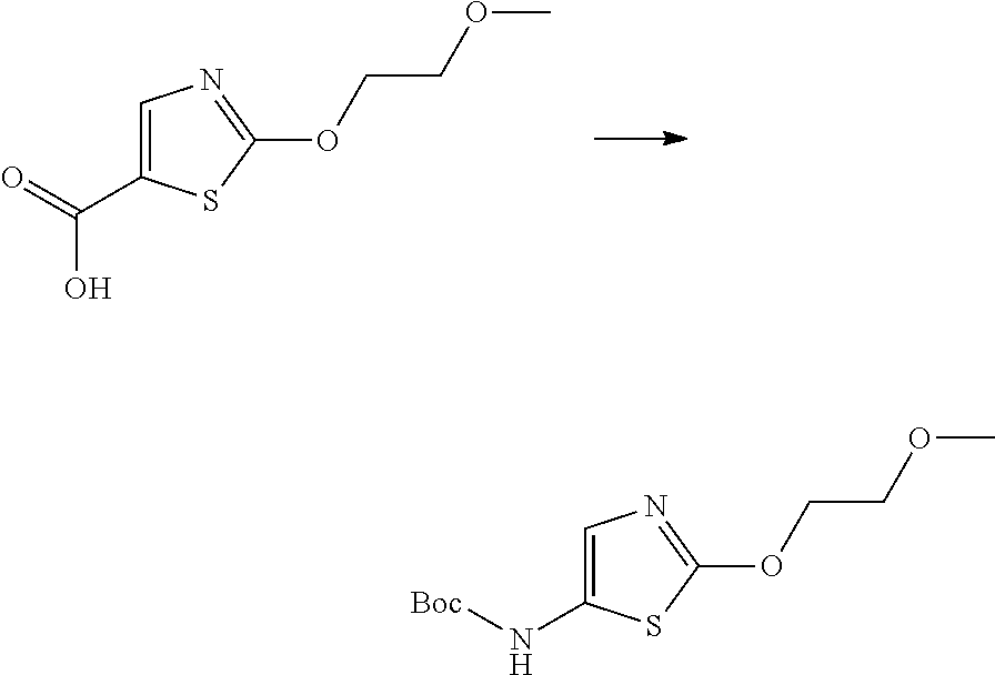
C1(C(=O)O)=CN=C(OCCOC)S1.C1(N[Boc])=CN=C(OCCOC)S1
